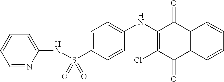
C1=NC(NS(C2=CC=C(NC3=C(Cl)C(=O)C4=C(C3=O)C=CC=C4)C=C2)(=O)=O)=CC=C1
